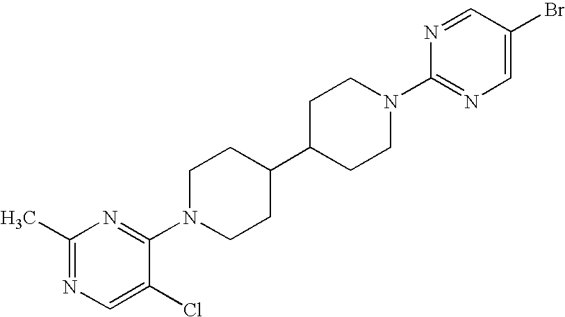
C1(C)=NC=C(Cl)C(N2CCC(C3CCN(C4=NC=C(Br)C=N4)CC3)CC2)=N1
